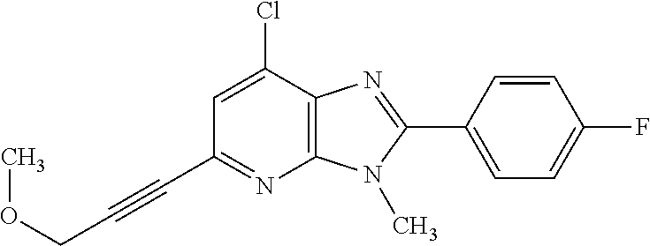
COCC#CC1=NC2=C(C(Cl)=C1)N=C(C1=CC=C(F)C=C1)N2C
